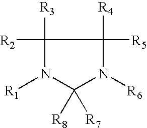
C1([R3])([R2])N([R1])C([R8])([R7])N([R6])C1([R4])[R5]
